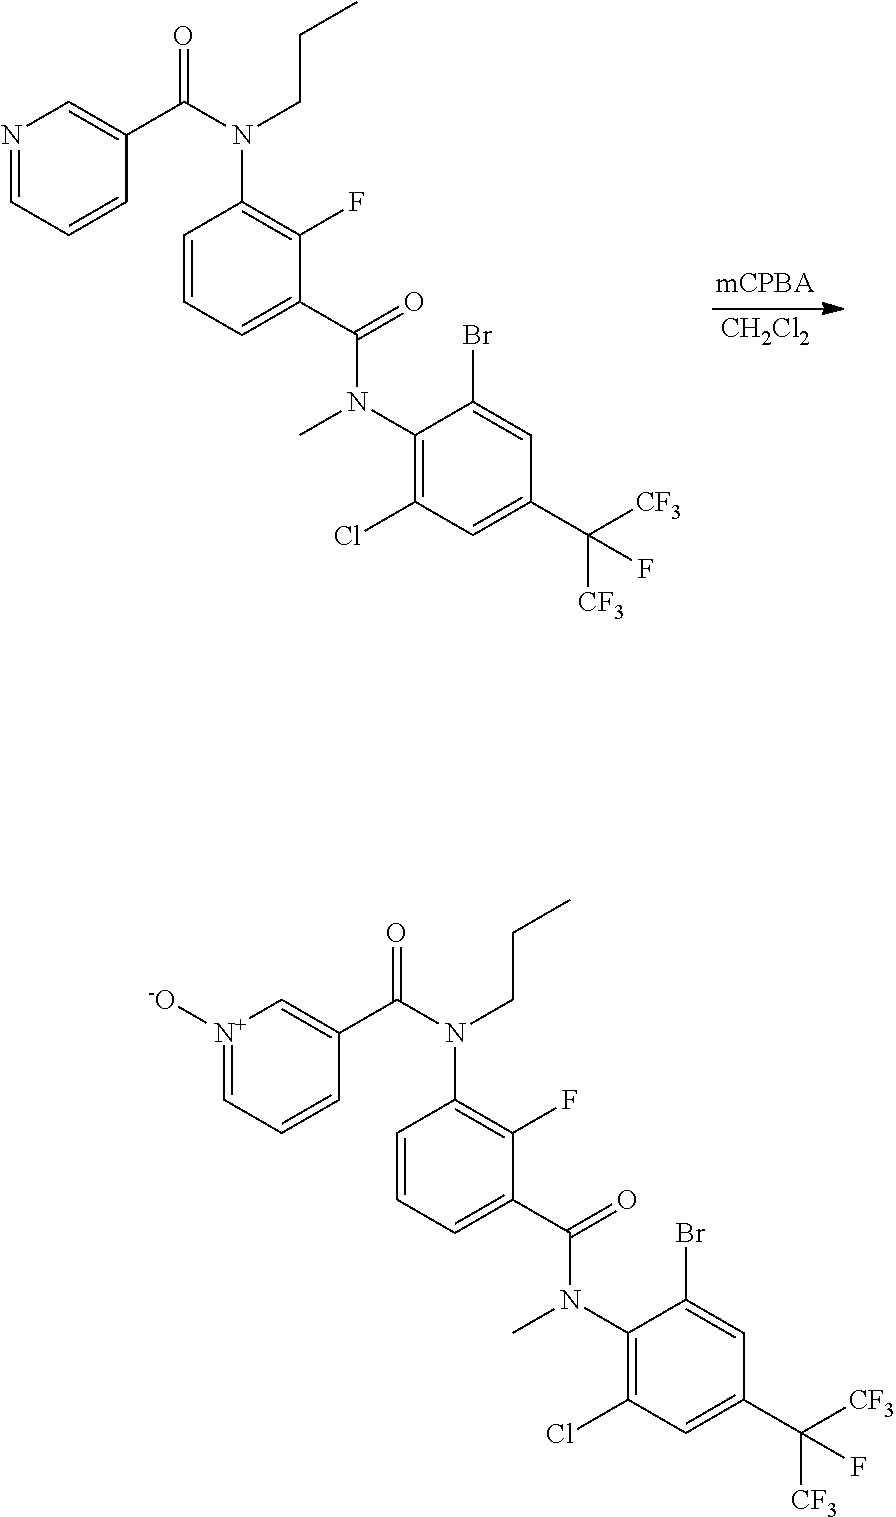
[CH2Cl2].C1(N(C(C2=CC=CC(N(C(C3=CN=CC=C3)=O)CCC)=C2F)=O)C)=C(Cl)C=C(C([CF3])([CF3])F)C=C1Br.C1(N(C(C2=CC=CC(N(C(C3=C[N+]([-O])=CC=C3)=O)CCC)=C2F)=O)C)=C(Cl)C=C(C([CF3])([CF3])F)C=C1Br
